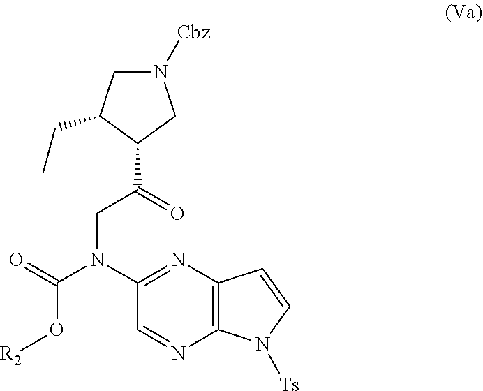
N1([Cbz])CC(CC)C(C(=O)CN(C(=O)O[R2])C2=NC3=C(N=C2)N([Ts])C=C3)C1
